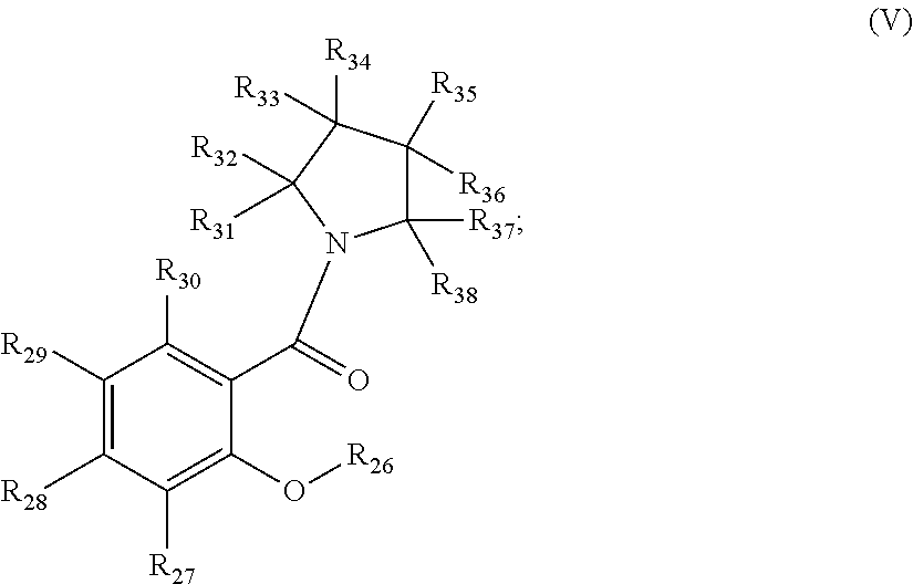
C1([R29])=C([R28])C([R27])=C(O[R26])C(C(=O)N2C([R37])([R38])C([R35])([R36])C([R34])([R33])C2([R32])[R31])=C1[R30]
